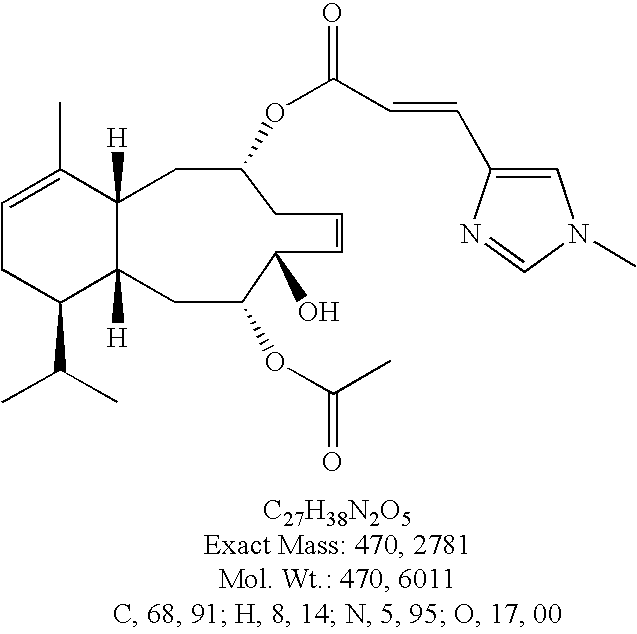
C1=C(C)C2([H])C([H])(C(C(C)C)C1)CC(OC(=O)C)C(O)C=CCC(OC(=O)C=CC1=CN(C)C=N1)C2
